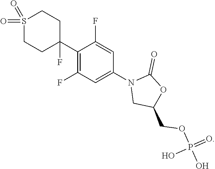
S1(=O)(=O)CCC(C2=C(F)C=C(N3CC(COP(O)(=O)O)OC3=O)C=C2F)(F)CC1
